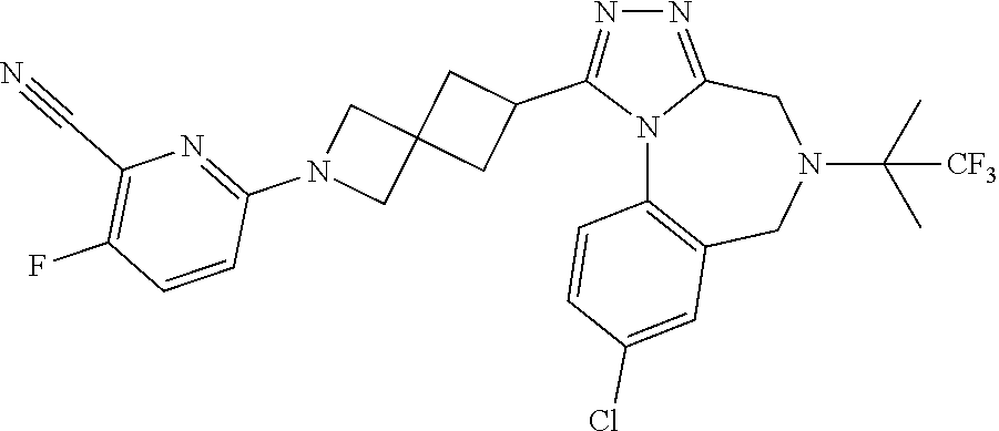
N12C3=C(CN(C(C)(C)[CF3])CC1=NN=C2C1CC2(C1)CN(C1=NC(C#N)=C(F)C=C1)C2)C=C(Cl)C=C3
